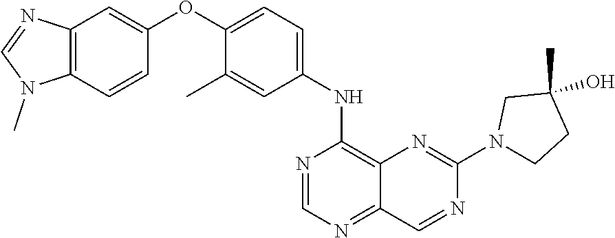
C12=C(C=CC(OC3=CC=C(NC4=C5C(=NC=N4)C=NC(N4CCC(C)(O)C4)=N5)C=C3C)=C1)N(C)C=N2
